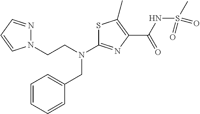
N(C1=NC(C(NS(C)(=O)=O)=O)=C(C)S1)(CC1=CC=CC=C1)CCN1N=CC=C1
